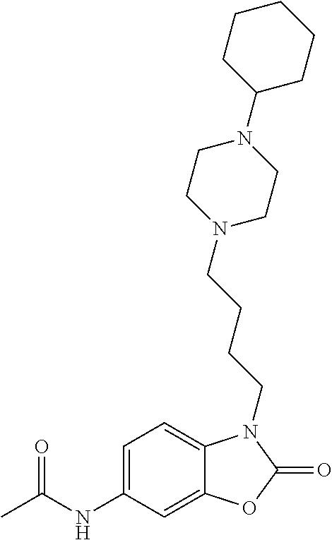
C1=C(NC(C)=O)C=C2C(=C1)N(CCCCN1CCN(C3CCCCC3)CC1)C(=O)O2
